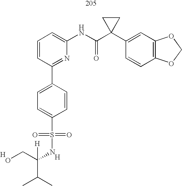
C1=CC=C(NC(C2(C3=CC4=C(C=C3)OCO4)CC2)=O)N=C1C1=CC=C(S(=O)(=O)NC(C(C)C)(CO)[H])C=C1.[H].[H]
